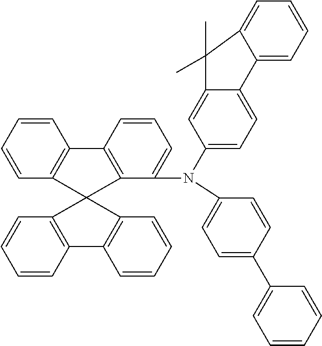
C1(C2=CC=CC=C2)=CC=C(N(C2=CC=C3C(=C2)C(C)(C)C2=CC=CC=C32)C2=CC=CC3=C2C2(C4=C3C=CC=C4)C3=C(C=CC=C3)C3=C2C=CC=C3)C=C1
